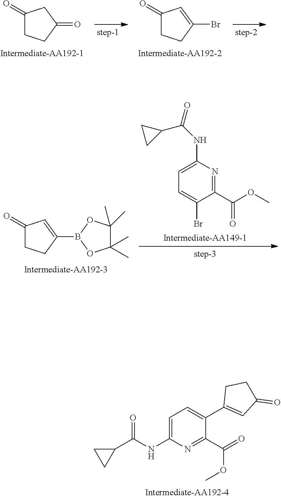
C1(=O)CCC(=O)C1.C1(=O)CCC(Br)=C1.O=C(NC1=CC=C(C2=CC(=O)CC2)C(C(=O)OC)=N1)C1CC1.C1(=O)CCC(B2OC(C)(C)C(C)(C)O2)=C1.C1=C(NC(=O)C2CC2)N=C(C(OC)=O)C(Br)=C1
